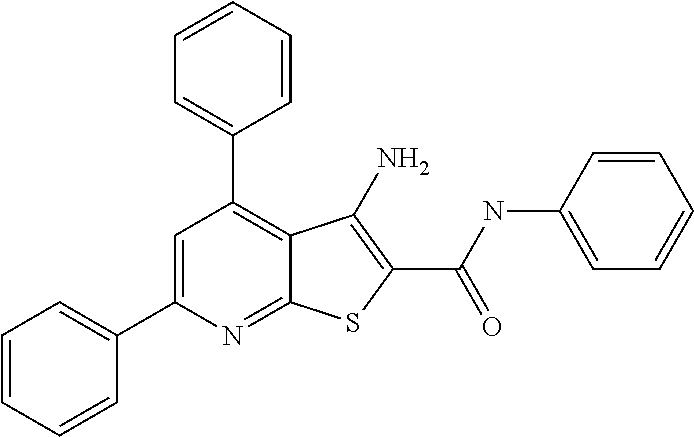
C12=NC(C3=CC=CC=C3)=CC(C3=CC=CC=C3)=C1C(N)=C(C(NC1=CC=CC=C1)=O)S2
